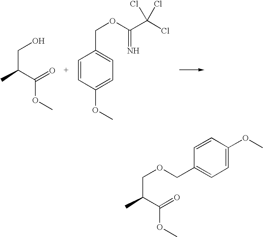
C(C)(CO)C(=O)OC.C1=CC(OC)=CC=C1COC(C(Cl)(Cl)Cl)=N.C(C)(COCC1=CC=C(OC)C=C1)C(=O)OC
